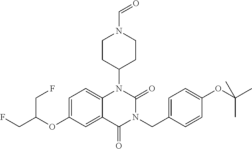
C12=CC=C(OC(CF)CF)C=C1C(=O)N(CC1=CC=C(OC(C)(C)C)C=C1)C(=O)N2C1CCN(C=O)CC1
